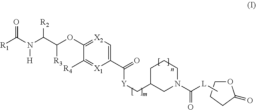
C(=O)(N1CCCC(C[Y]C(C2=C[X2]=C(OC(C(N([H])C(=O)[R1])[R2])[R3])C([R4])=[X1]2)=O)C1)[L]C.C1CCC(=O)O1
